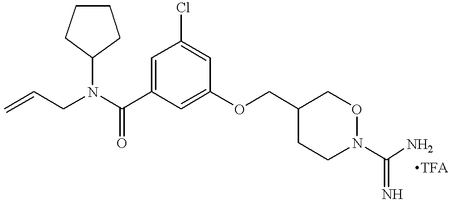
N(C(C1=CC(Cl)=CC(OCC2CCN(C(N)=N)OC2)=C1)=O)(CC=C)C1CCCC1
